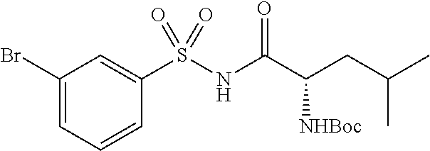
C1(Br)=CC=CC(S(NC(C(CC(C)C)[NHBoc])=O)(=O)=O)=C1
